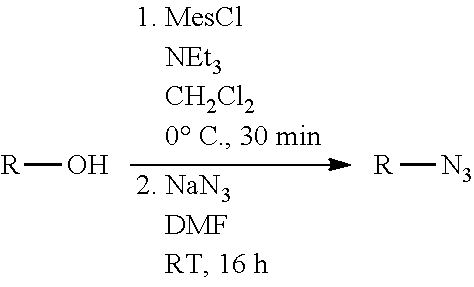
[R]O.[R][N3]
